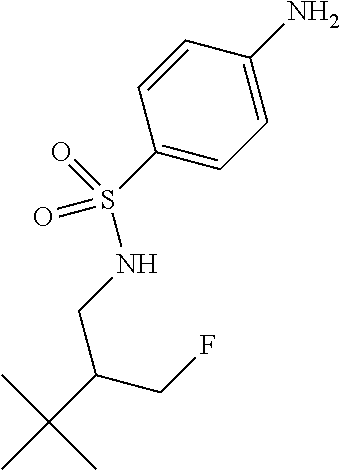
C1(S(=O)(NCC(C(C)(C)C)CF)=O)=CC=C(N)C=C1
